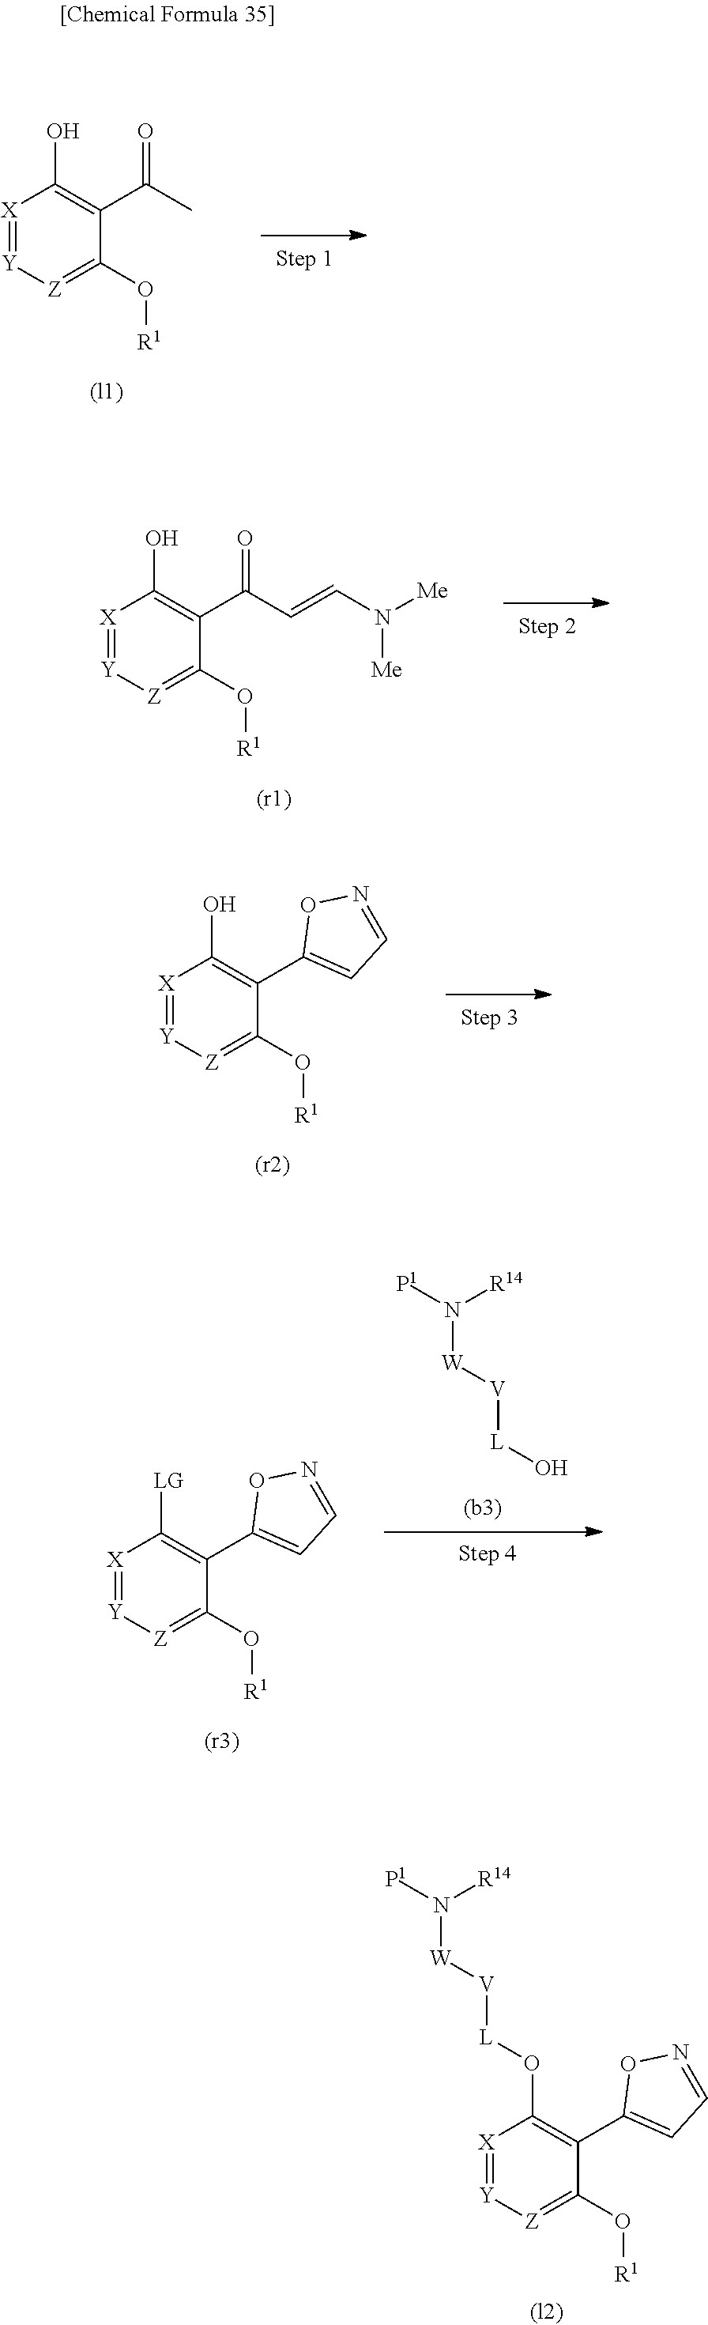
[X]1=[Y][Z]=C(O[R1])C(C(C)=O)=C1O.[X]1=[Y][Z]=C(O[R1])C(C(C=CN([Me])[Me])=O)=C1O.[X]1=[Y][Z]=C(O[R1])C(C2=CC=NO2)=C1O.[X]1=[Y][Z]=C(O[R1])C(C2=CC=NO2)=C1[LG].[P1]N([R14])[W][V][L]O.[X]1=[Y][Z]=C(O[R1])C(C2=CC=NO2)=C1O[L][V][W]N([P1])[R14]
